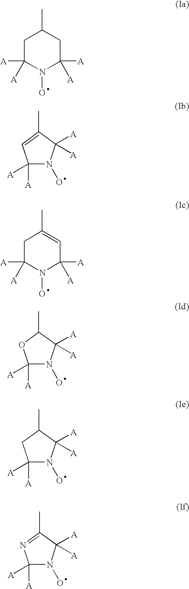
C1C([A])([A])N(O)C([A])([A])CC1C.C1C([A])([A])N(O)C([A])([A])C=C1C.C1([A])([A])N(O)C([A])([A])C(C)=C1.C1([A])([A])N(O)C([A])([A])C(C)O1.C1([A])([A])N(O)C([A])([A])C(C)C1.C1([A])([A])N(O)C([A])([A])C(C)=N1
